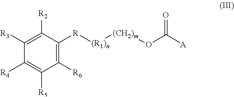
C1([R3])=C([R2])C([R][(R1)n][(CH2)m]OC([A])=O)=C([R6])C([R5])=C1[R4]
